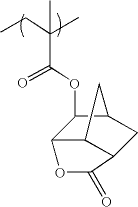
CCC(C)(C(OC1C2C3C(CC1C3)C(=O)O2)=O)C
